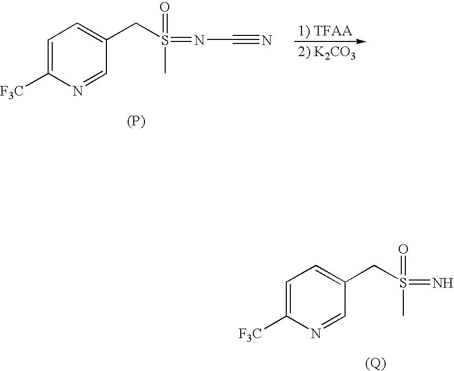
C1=C([F3C])N=CC(CS(=O)(C)=NC#N)=C1.[(P)].C1=C([F3C])N=CC(CS(=O)(C)=N)=C1.[(Q)]
